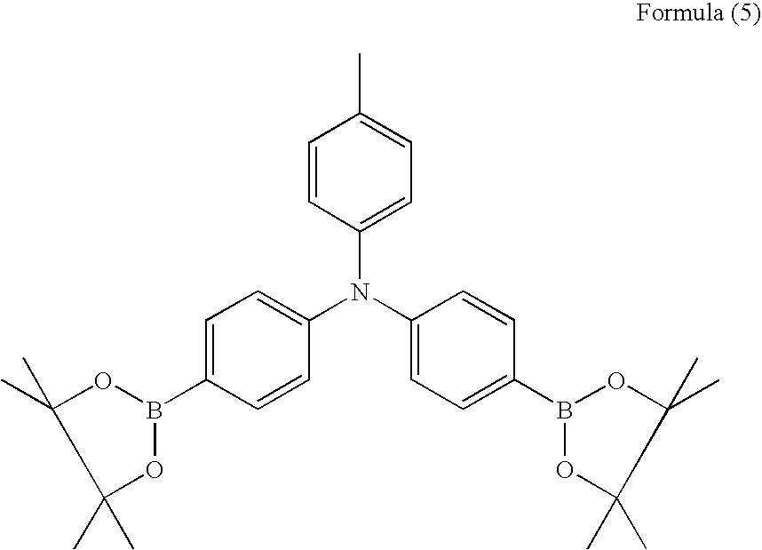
C1=CC(N(C2=CC=C(B3OC(C)(C)C(C)(C)O3)C=C2)C2=CC=C(B3OC(C)(C)C(C)(C)O3)C=C2)=CC=C1C
